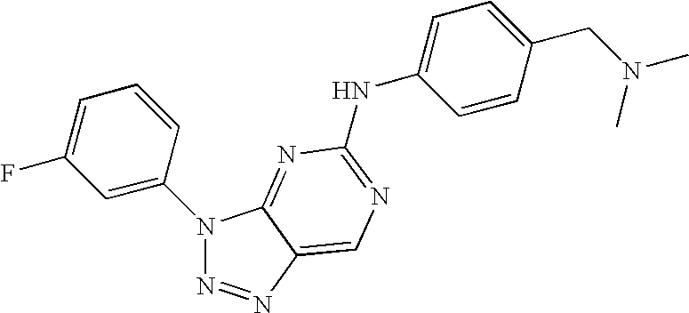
N1(C2=CC(F)=CC=C2)N=NC2=CN=C(NC3=CC=C(CN(C)C)C=C3)N=C12
